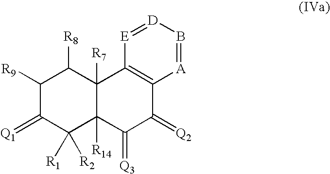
C1([R9])C(=[Q1])C([R1])([R2])C2([R14])C([R7])(C1[R8])C1=C(C(=[Q2])C2=[Q3])[A]=B[D]=[E]1
